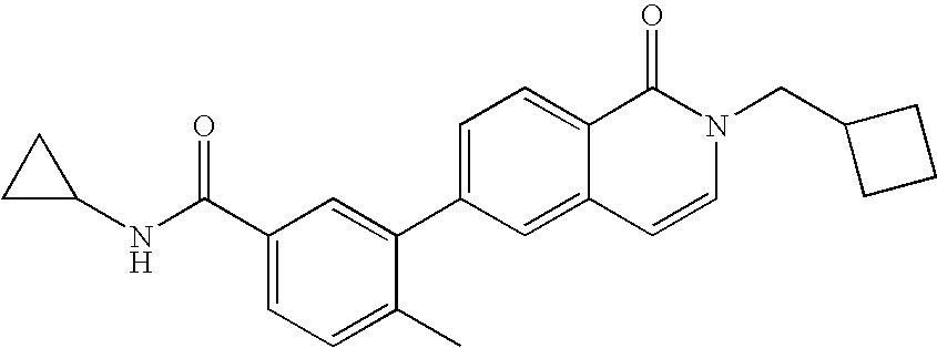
C1(C(NC2CC2)=O)=CC=C(C)C(C2=CC=C3C(=C2)C=CN(CC2CCC2)C3=O)=C1
